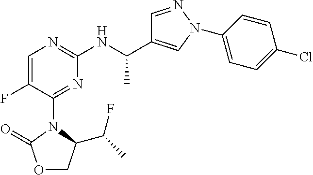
C1=NN(C2=CC=C(Cl)C=C2)C=C1C(NC1=NC=C(F)C(N2C(C(C)F)COC2=O)=N1)C
